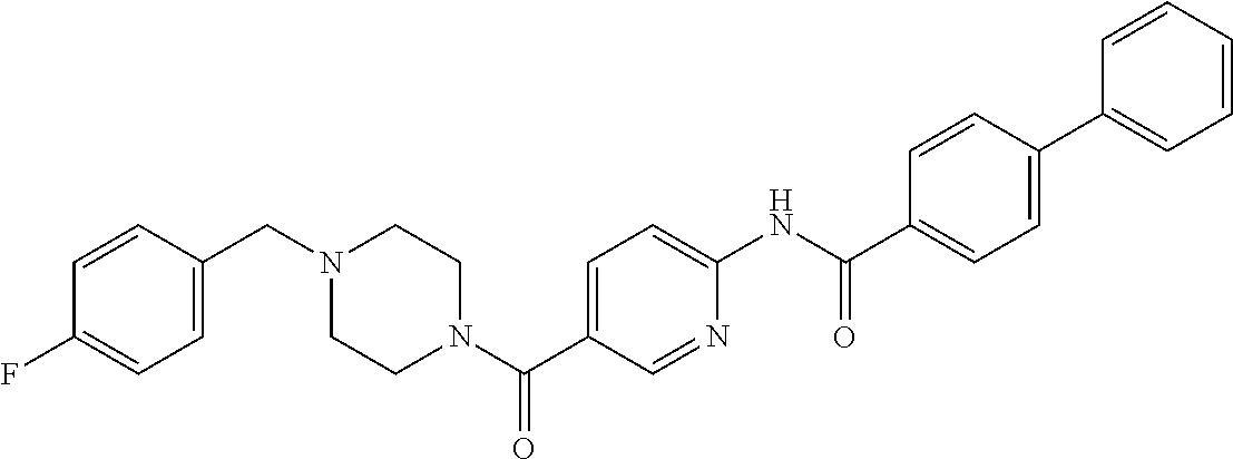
C1=CC(CN2CCN(C(C3=CC=C(NC(C4=CC=C(C5=CC=CC=C5)C=C4)=O)N=C3)=O)CC2)=CC=C1F
